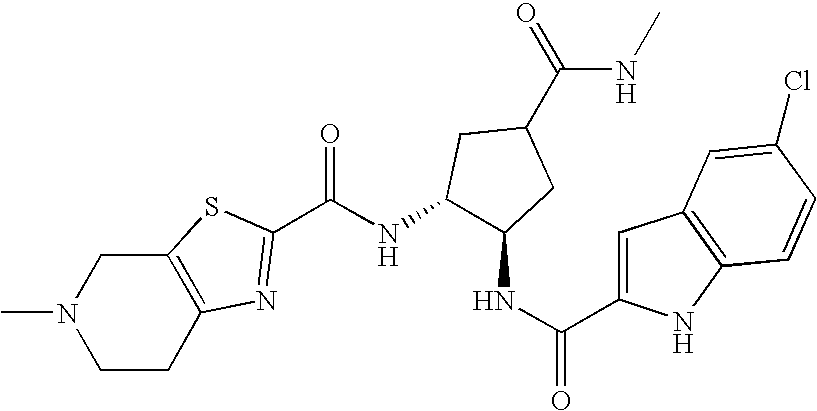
N1(C)CCC2=C(C1)SC(C(NC1C(NC(=O)C3=CC4=C(N3)C=CC(Cl)=C4)CC(C(NC)=O)C1)=O)=N2
